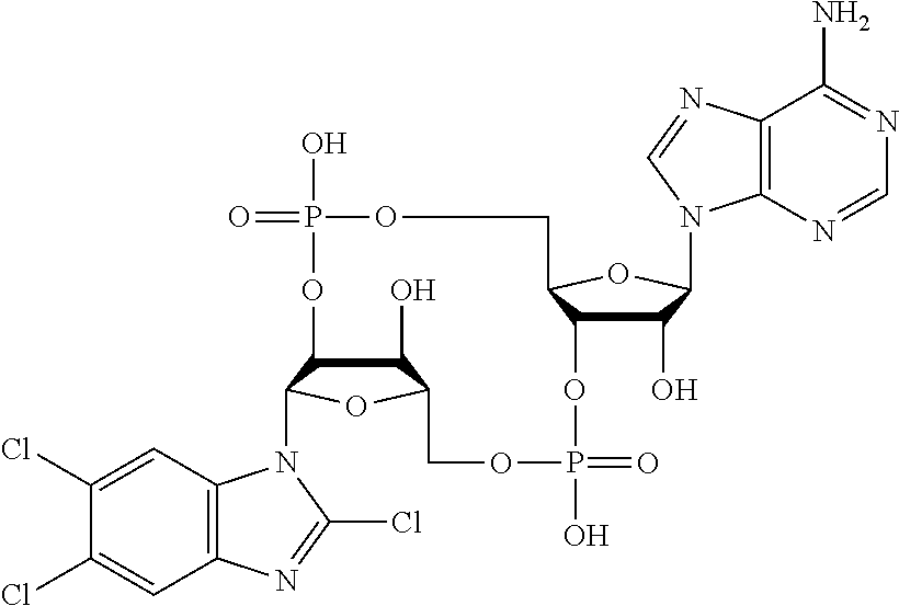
C1(O)C2C(N3C4=C(C=C(Cl)C(Cl)=C4)N=C3Cl)OC1COP(O)(=O)OC1C(O)C(N3C4=C(C(N)=NC=N4)N=C3)OC1COP(O)(=O)O2
